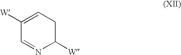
C1([W])CC=C([W])C=N1
